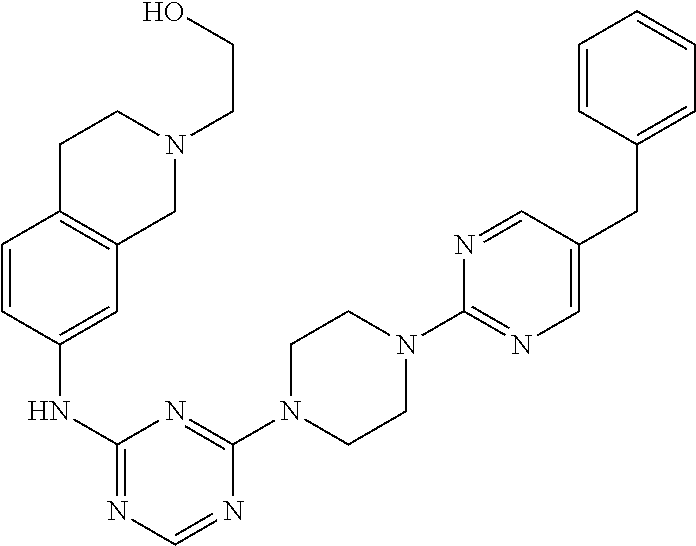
C1(N2CCN(C3=NC(NC4=CC5=C(C=C4)CCN(CCO)C5)=NC=N3)CC2)=NC=C(CC2=CC=CC=C2)C=N1
